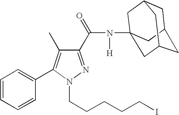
C1(C(=O)N([H])C23CC4CC(CC(C2)C4)C3)=NN(CCCCCI)C(C2=CC=CC=C2)=C1C
